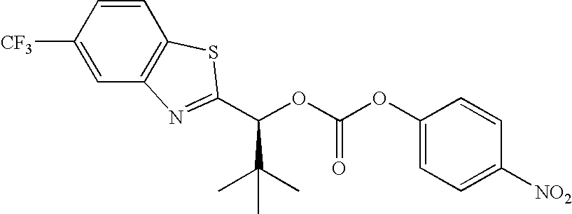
C(OC(OC1=CC=C([NO2])C=C1)=O)(C(C)(C)C)C1=NC2=C(C=CC([CF3])=C2)S1
